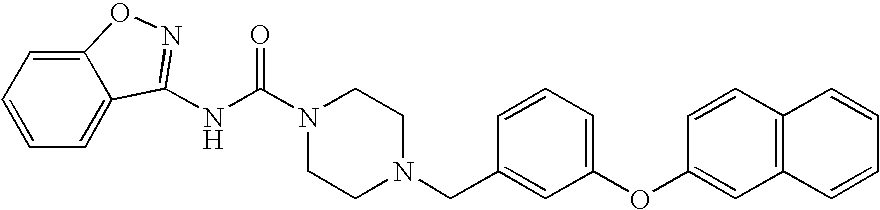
N(C(N1CCN(CC2=CC(OC3=CC4=C(C=C3)C=CC=C4)=CC=C2)CC1)=O)C1=NOC2=CC=CC=C21
